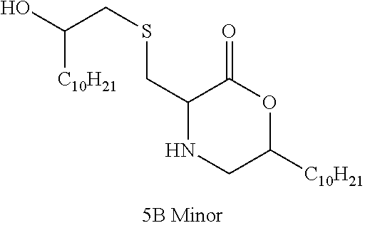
C1(CSCC(O)[C10H21])NCC([C10H21])OC1=O
